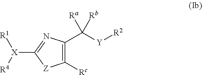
C1([Rc])=C(C([Y][R2])([Ra])[Rb])N=C([X]([R4])[R1])[Z]1
